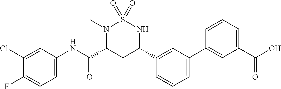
C1(Cl)=CC(NC(C2CC(C3=CC(C4=CC(C(O)=O)=CC=C4)=CC=C3)NS(=O)(=O)N2C)=O)=CC=C1F
